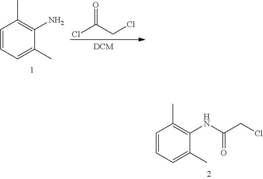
C1=CC=C(C)C(NC(CCl)=O)=C1C.C1=CC=C(C)C(N)=C1C.ClC(CCl)=O
